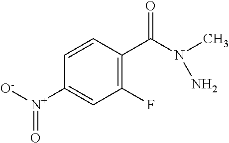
C1([N+]([O-])=O)=CC(F)=C(C(N(C)N)=O)C=C1
